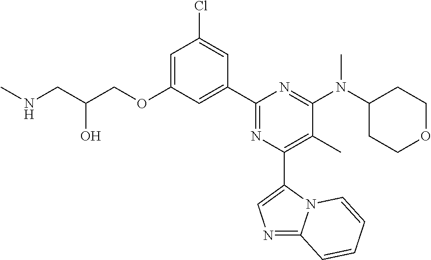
C1=C(OCC(CNC)O)C=C(C2=NC(C3=CN=C4N3C=CC=C4)=C(C)C(N(C3CCOCC3)C)=N2)C=C1Cl
